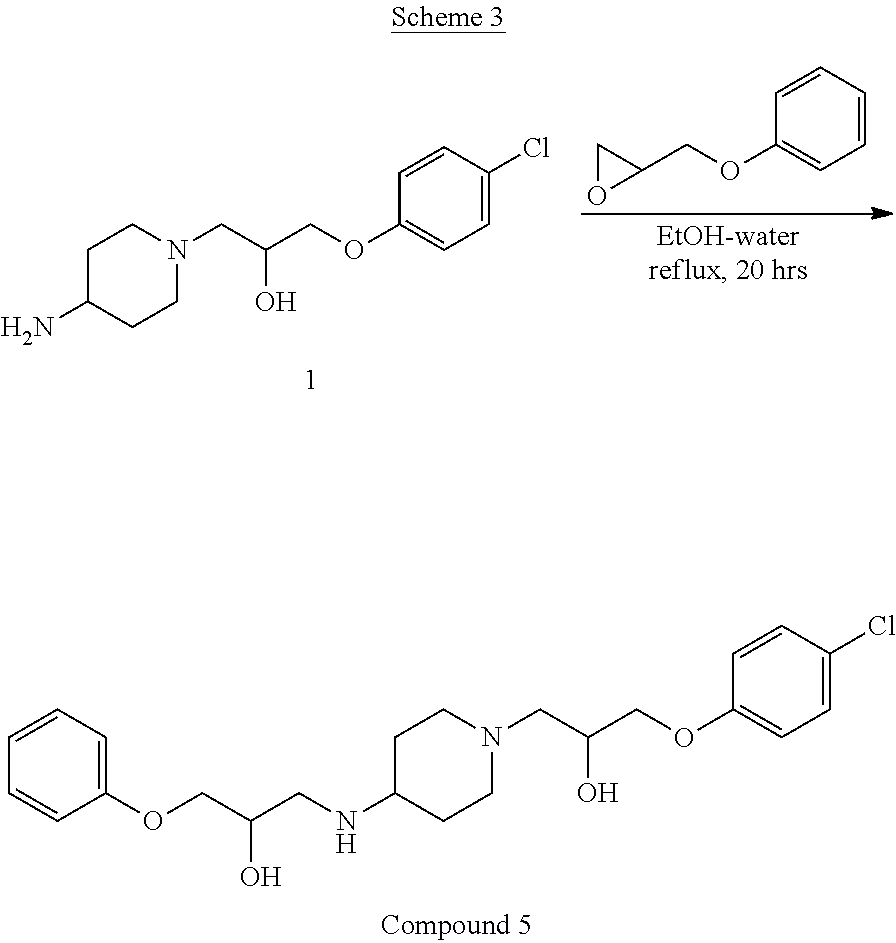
C1=C(Cl)C=CC(OCC(CN2CCC(N)CC2)O)=C1.C1=CC=CC(OCC2CO2)=C1.C1=C(Cl)C=CC(OCC(CN2CCC(NCC(COC3=CC=CC=C3)O)CC2)O)=C1
